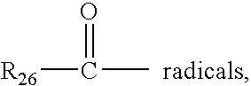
O=C([R26])C.[radicals]
